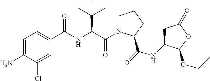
C1=C(N)C(Cl)=CC(C(NC(C(=O)N2CCCC2C(NC2CC(=O)OC2OCC)=O)C(C)(C)C)=O)=C1
